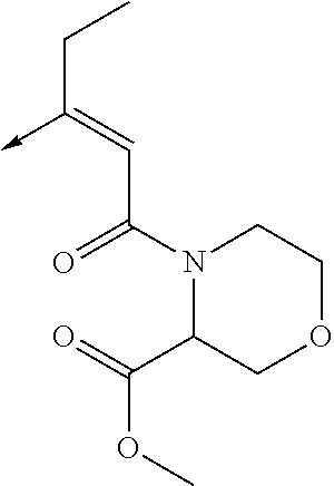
C(C(N1C(C(=O)OC)COCC1)=O)=C(CC)->C
